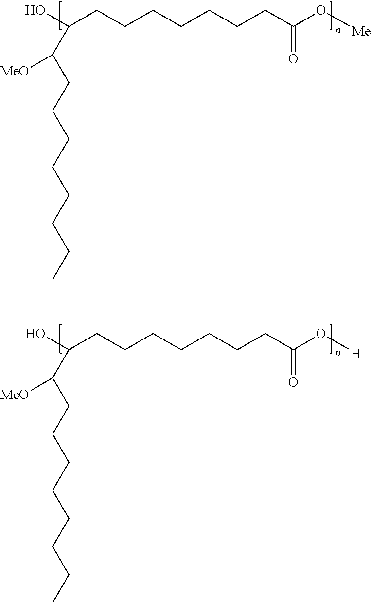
OC(CCCCCCCC(O[Me])=O)C(CCCCCCCC)[MeO].OC(CCCCCCCC(O[H])=O)C(CCCCCCCC)[MeO]
